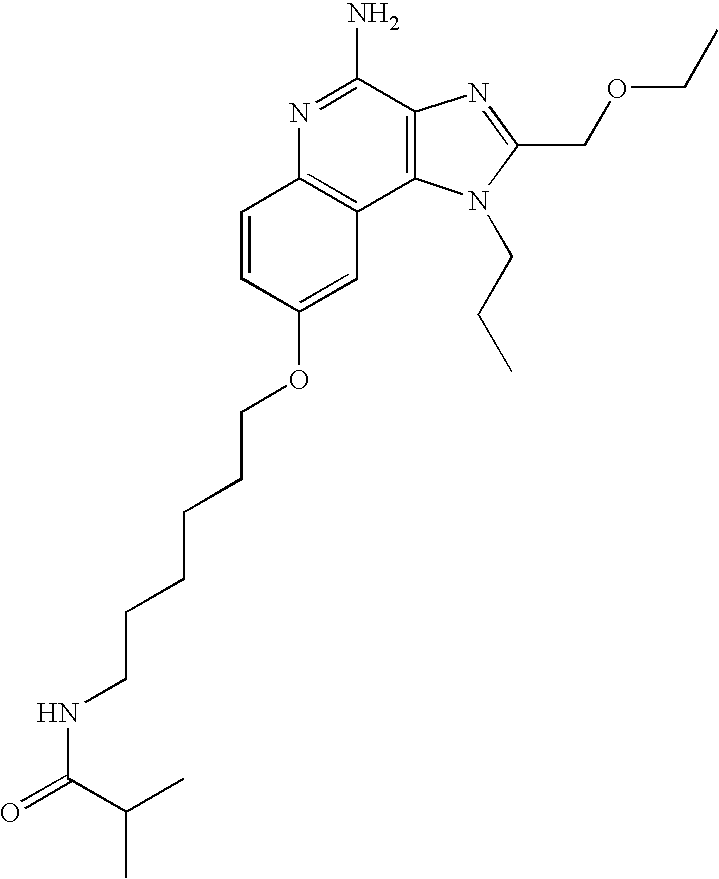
N1=C(N)C2=C(C3=C1C=CC(OCCCCCCNC(C(C)C)=O)=C3)N(CCC)C(COCC)=N2
